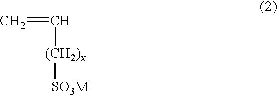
C([(CH2)x][SO3M])=C
